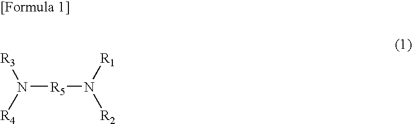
N([R5]N([R2])[R1])([R3])[R4]
